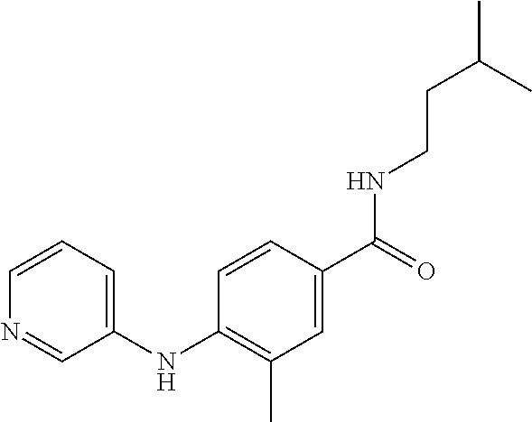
C1(NC2=C(C)C=C(C(=O)NCCC(C)C)C=C2)=CC=CN=C1
